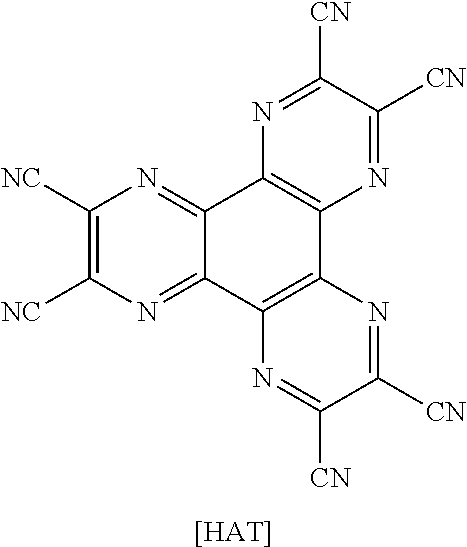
N1=C([CN])C([CN])=NC2=C1C1=NC([NC])=C([NC])N=C1C1=C2N=C([CN])C([CN])=N1.[[HAT]]
